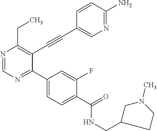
N1=CN=C(C2=CC=C(C(=O)NCC3CCN(C)C3)C(F)=C2)C(C#CC2=CN=C(N)C=C2)=C1CC
